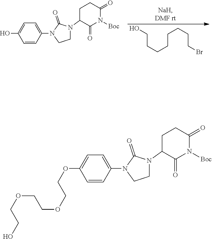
C(CCCCCCCBr)O.C1=CC(N2CCN(C3C(=O)N([Boc])C(=O)CC3)C2=O)=CC=C1O.C1=CC(N2CCN(C3C(=O)N([Boc])C(=O)CC3)C2=O)=CC=C1OCCOCCOCCO
